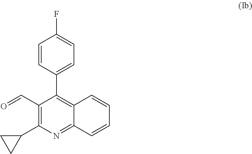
C1=CC(C2=C3C(=NC(C4CC4)=C2C=O)C=CC=C3)=CC=C1F
